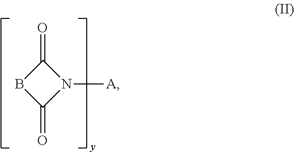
C1(=O)BC(=O)N1[A]
